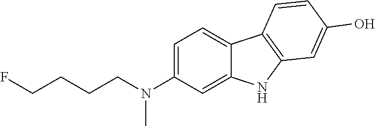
C1=C(N(CCCCF)C)C=C2C(=C1)C1=C(N2)C=C(O)C=C1
